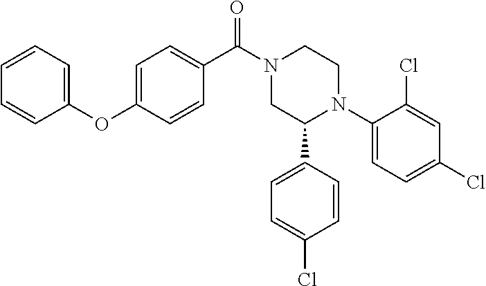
C1(C(N2CC(C3=CC=C(Cl)C=C3)N(C3=CC=C(Cl)C=C3Cl)CC2)=O)=CC=C(OC2=CC=CC=C2)C=C1
